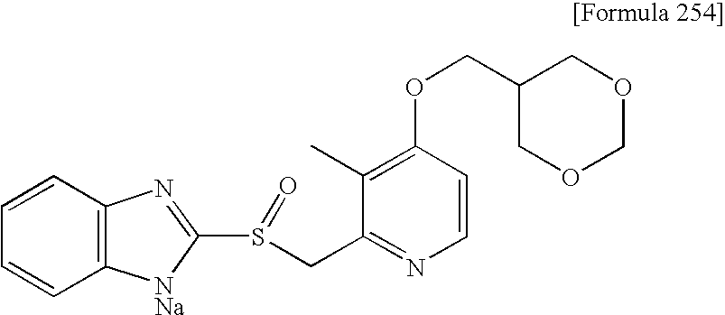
C1(C)=C(OCC2COCOC2)C=CN=C1CS(C1=NC2=C(C=CC=C2)[NNa]1)=O
